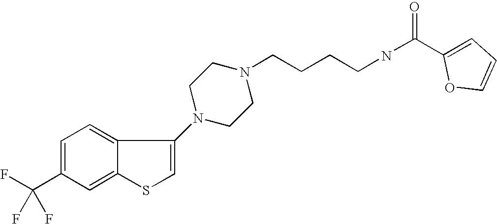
C1(C(F)(F)F)=CC=C2C(=C1)SC=C2N1CCN(CCCCNC(=O)C2=CC=CO2)CC1
